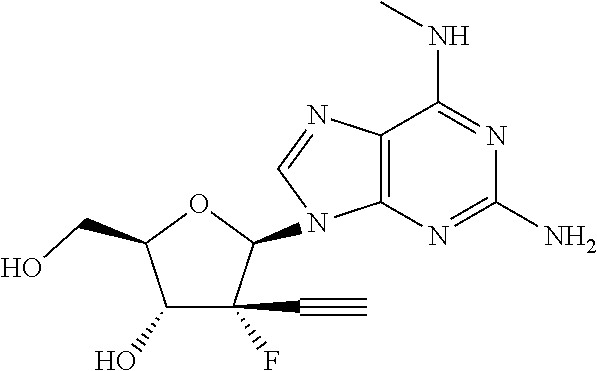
C12=C(N=C(N)N=C1NC)N(C1C(F)(C#C)C(O)C(CO)O1)C=N2
